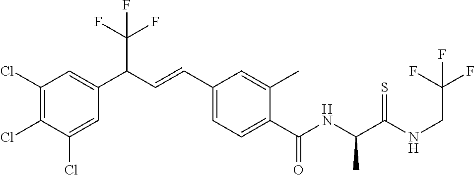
C1(Cl)=C(Cl)C(Cl)=CC(C(C=CC2=CC=C(C(NC(C(NCC(F)(F)F)=S)C)=O)C(C)=C2)C(F)(F)F)=C1
